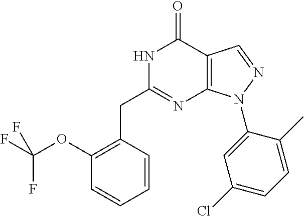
N1C(CC2=C(OC(F)(F)F)C=CC=C2)=NC2=C(C1=O)C=NN2C1=CC(Cl)=CC=C1C
